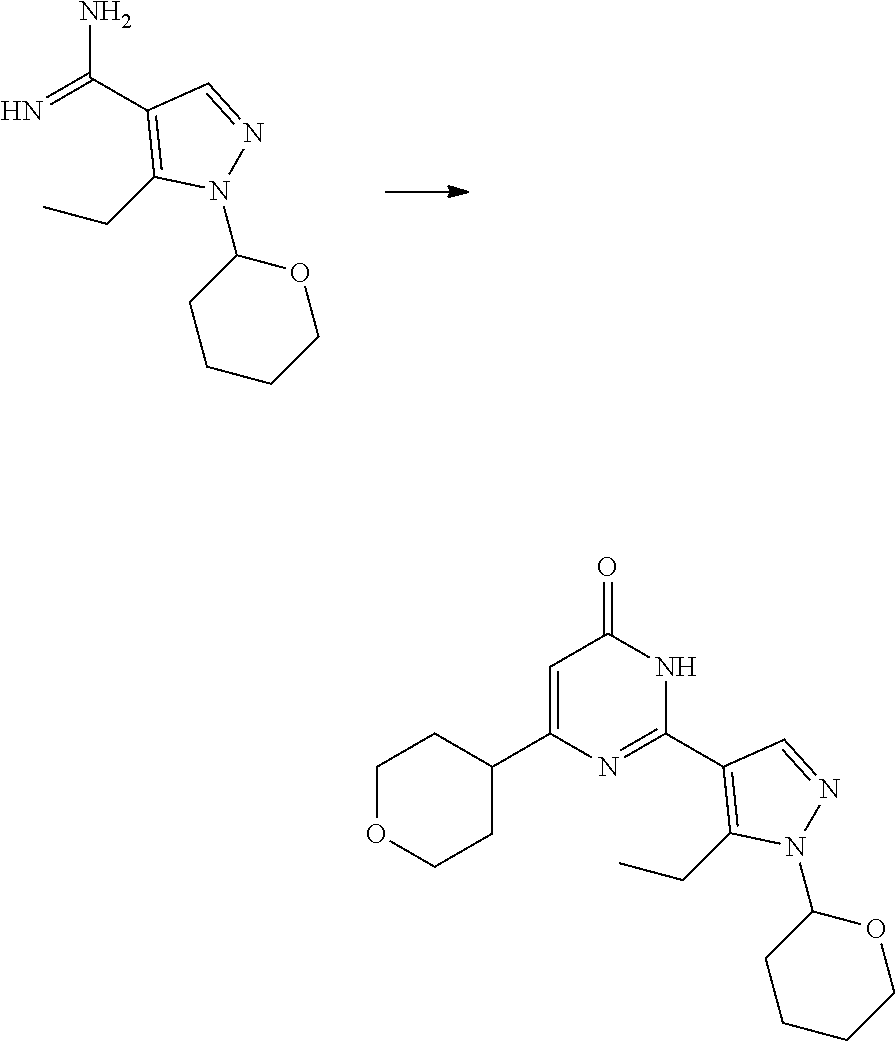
C(C1=C(CC)N(C2CCCCO2)N=C1)(=N)N.C1=C(C2CCOCC2)N=C(C2=C(CC)N(C3CCCCO3)N=C2)NC1=O
